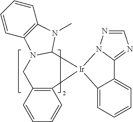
C1C2=C(C=CC=C2)[Ir]2(C3N1C1=C(C=CC=C1)N3C)C1=CC=CC=C1C1=NC=NN12
